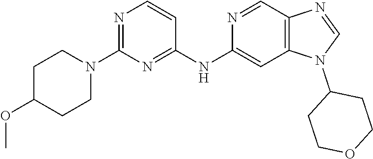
N1=C(N2CCC(OC)CC2)N=C(NC2=CC3=C(C=N2)N=CN3C2CCOCC2)C=C1
